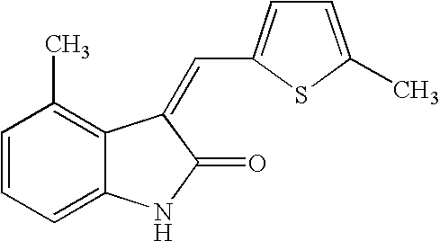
C1=CC=C2C(=C1C)C(=CC1=CC=C(C)S1)C(=O)N2
